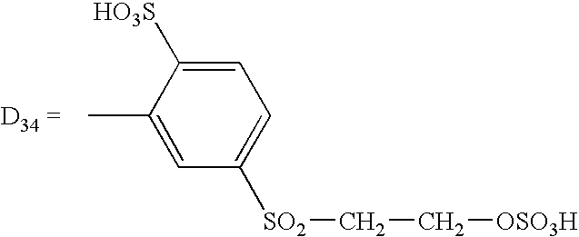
CC1=CC([SO2]CC[OSO3H])=CC=C1[SO3H]
